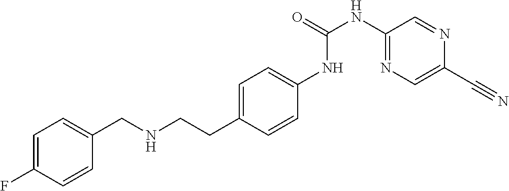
C1=C(F)C=CC(CNCCC2=CC=C(NC(NC3=NC=C(C#N)N=C3)=O)C=C2)=C1
